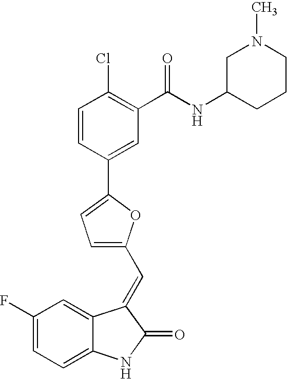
C1(F)=CC=C2C(=C1)C(=CC1=CC=C(C3=CC(C(NC4CCCN(C)C4)=O)=C(Cl)C=C3)O1)C(=O)N2
